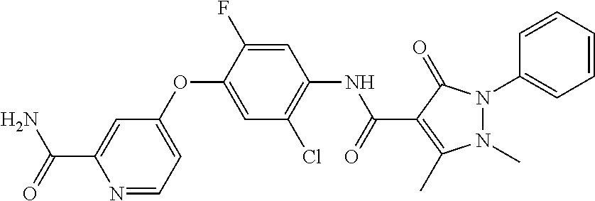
C1(OC2=CC(Cl)=C(NC(C3=C(C)N(C)N(C4=CC=CC=C4)C3=O)=O)C=C2F)=CC=NC(C(N)=O)=C1
